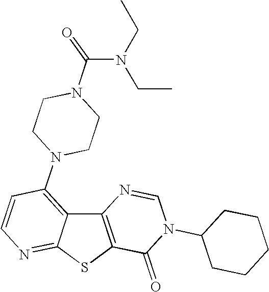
C12=C(SC3=NC=CC(N4CCN(C(N(CC)CC)=O)CC4)=C13)C(=O)N(C1CCCCC1)C=N2
